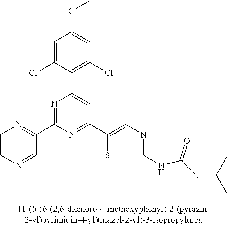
C1=C(Cl)C(C2=CC(C3=CN=C(NC(NC(C)C)=O)S3)=NC(C3=NC=CN=C3)=N2)=C(Cl)C=C1OC
